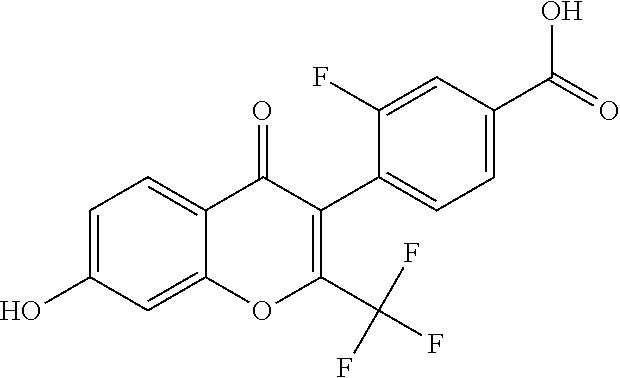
C1=C(O)C=C2C(=C1)C(=O)C(C1=CC=C(C(=O)O)C=C1F)=C(C(F)(F)F)O2
